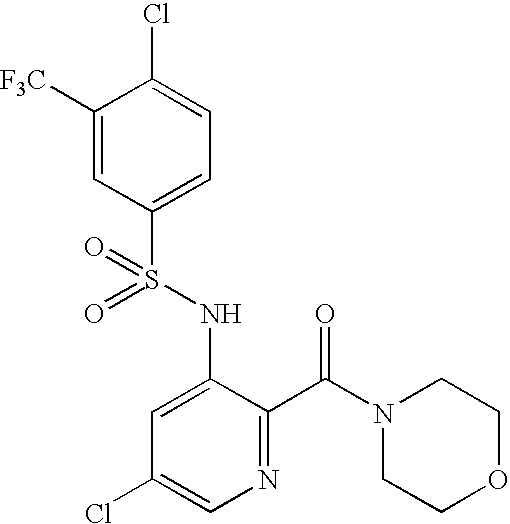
C1([F3C])=CC(S(NC2=CC(Cl)=CN=C2C(=O)N2CCOCC2)(=O)=O)=CC=C1Cl
